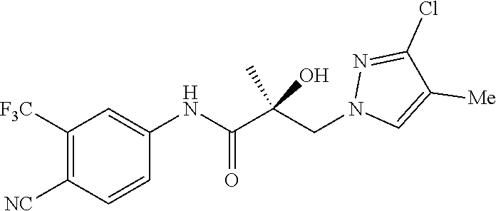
C1=CC([NC])=C([F3C])C=C1NC(C(CN1C=C([Me])C(Cl)=N1)(C)O)=O
